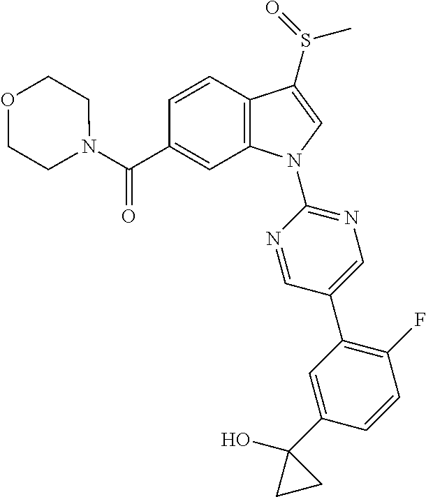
C(C1=CC2=C(C=C1)C(S(C)=O)=CN2C1=NC=C(C2=C(F)C=CC(C3(O)CC3)=C2)C=N1)(=O)N1CCOCC1
